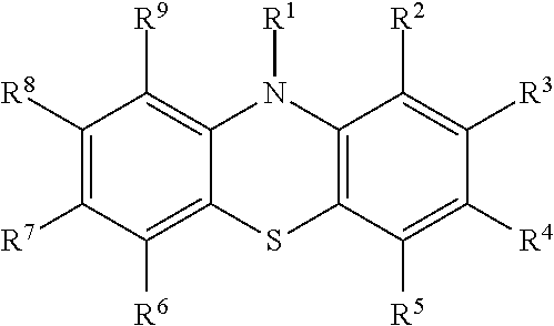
C12=C([R9])C([R8])=C([R7])C([R6])=C1SC1=C(N2[R1])C([R2])=C([R3])C([R4])=C1[R5]
